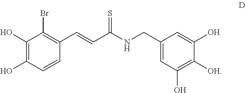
C1(O)=C(O)C=CC(C=CC(NCC2=CC(O)=C([OH])C(O)=C2)=S)=C1Br
